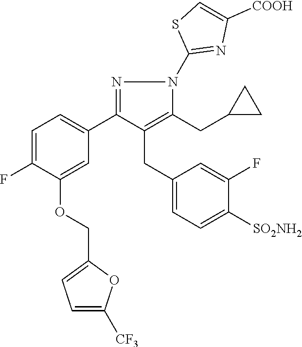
C1=C(F)C(OCC2=CC=C([CF3])O2)=CC(C2=NN(C3=NC([COOH])=CS3)C(CC3CC3)=C2CC2=CC=C([SO2NH2])C(F)=C2)=C1
